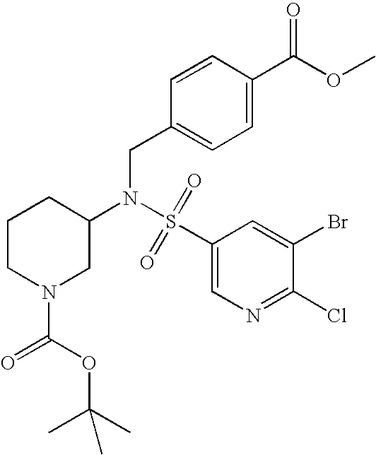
S(N(C1CN(C(=O)OC(C)(C)C)CCC1)CC1=CC=C(C(OC)=O)C=C1)(=O)(=O)C1=CN=C(Cl)C(Br)=C1
